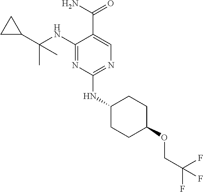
C1(NC(C2CC2)(C)C)=NC(NC2CCC(OCC(F)(F)F)CC2)=NC=C1C(N)=O
